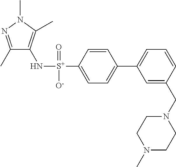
C1(C)=NN(C)C(C)=C1N[S+](C1=CC=C(C2=CC=CC(CN3CCN(C)CC3)=C2)C=C1)(=O)[O-]
